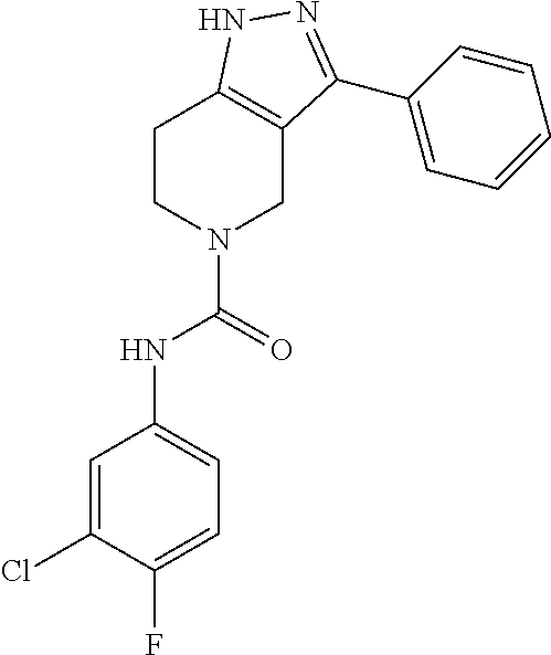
C1CN(C(=O)NC2=CC=C(F)C(Cl)=C2)CC2=C1NN=C2C1=CC=CC=C1
